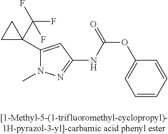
C1=CC=CC(OC(=O)NC2=NN(C)C(C3(C(F)(F)F)CC3)=C2)=C1
